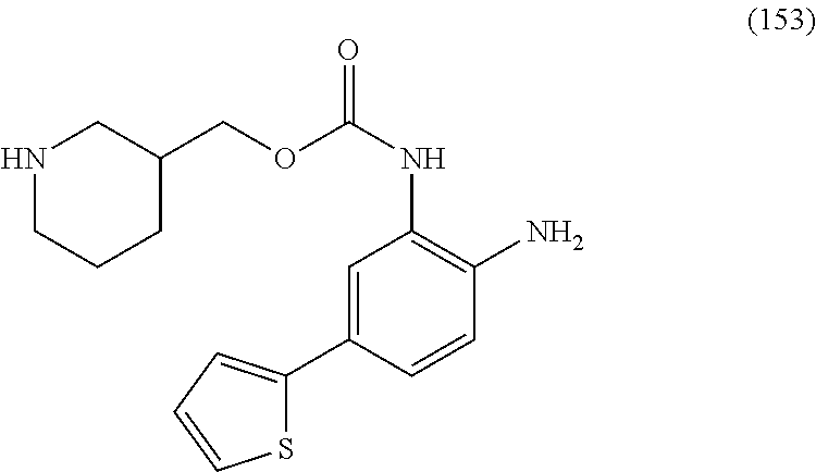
C1=C(C2=CC=CS2)C=CC(N)=C1NC(=O)OCC1CNCCC1
